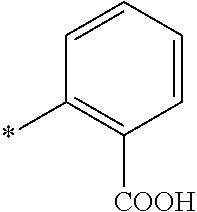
C1=CC=CC(*)=C1[COOH]
